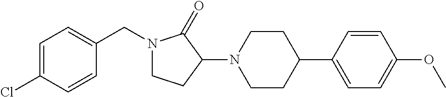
C1=C(Cl)C=CC(CN2CCC(N3CCC(C4=CC=C(OC)C=C4)CC3)C2=O)=C1
